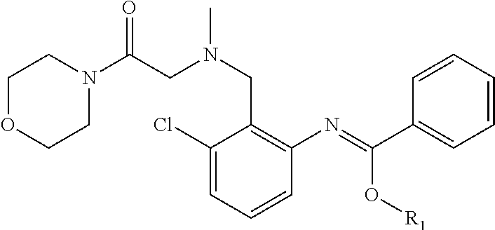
C1(Cl)=CC=CC(N=C(C2=CC=CC=C2)O[R1])=C1CN(C)CC(N1CCOCC1)=O
